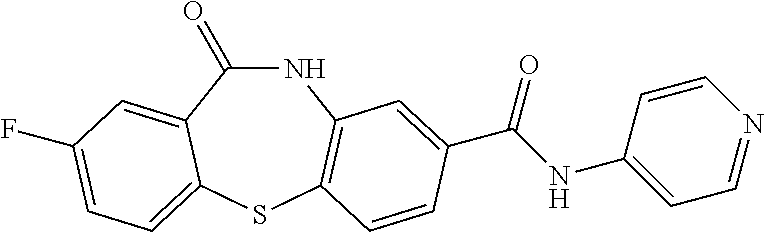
C1(=O)NC2=C(SC3=CC=C(F)C=C13)C=CC(C(NC1=CC=NC=C1)=O)=C2
